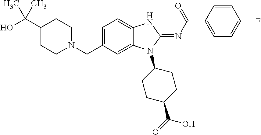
C1=C(CN2CCC(C(O)(C)C)CC2)C=C2C(=C1)NC(=NC(C1=CC=C(F)C=C1)=O)N2C1CCC(C(=O)O)CC1
